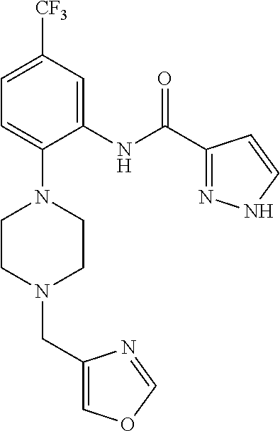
C1=C([CF3])C=C(NC(C2=NNC=C2)=O)C(N2CCN(CC3=COC=N3)CC2)=C1
